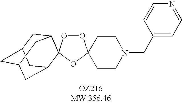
O1OC2(OC13CCN(CC1=CC=NC=C1)CC3)C1CC3CC(CC2C3)C1
